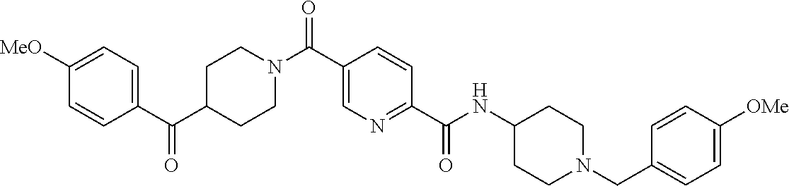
N(C(C1=NC=C(C(N2CCC(C(C3=CC=C([OMe])C=C3)=O)CC2)=O)C=C1)=O)C1CCN(CC2=CC=C([OMe])C=C2)CC1
